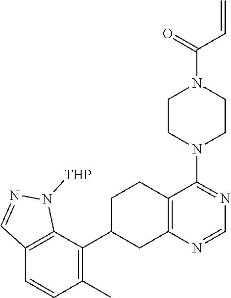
C12=C(C(C3CCC4=C(C3)N=CN=C4N3CCN(C(=O)C=C)CC3)=C(C)C=C1)N([THP])N=C2
